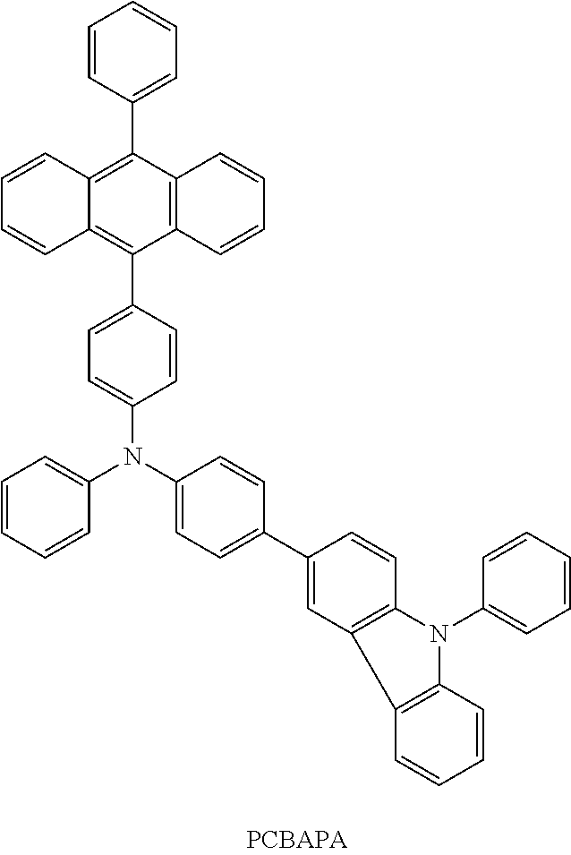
C1(C2=CC=C(N(C3=CC=C(C4=CC5=C(C=C4)N(C4=CC=CC=C4)C4=C5C=CC=C4)C=C3)C3=CC=CC=C3)C=C2)=C2C(=C(C3=CC=CC=C3)C3=C1C=CC=C3)C=CC=C2
